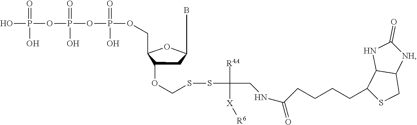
C1C(OCSSC([R4A])([X][R6])CNC(CCCCC2SCC3C2NC(=O)[NH]3)=O)C(COP(OP(=O)(O)OP(O)(=O)O)(O)=O)OC1B
